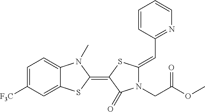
C1=C([F3C])C=C2C(=C1)N(C)C(=C1SC(=CC3=NC=CC=C3)N(CC(OC)=O)C1=O)S2
